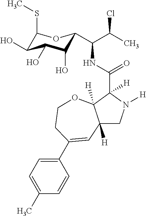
C12([H])CN([H])C(C(NC(C(C)Cl)C3C(O)C(O)C(O)C(SC)O3)=O)([H])C1([H])OCCC(C1=CC=C(C)C=C1)=C2
